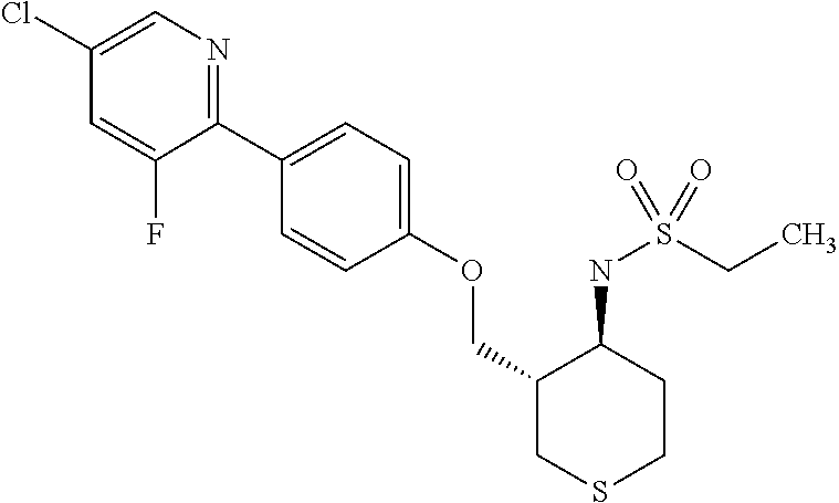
C1(C2=CC=C(OCC3CSCCC3NS(CC)(=O)=O)C=C2)=NC=C(Cl)C=C1F
